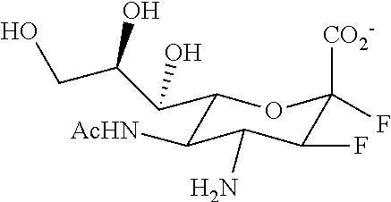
C1(C(C(CO)O)O)C([AcHN])C(N)C(F)C([CO2-])(F)O1
